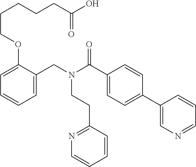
C1=C(CN(C(C2=CC=C(C3=CN=CC=C3)C=C2)=O)CCC2=NC=CC=C2)C(OCCCCCC(O)=O)=CC=C1
